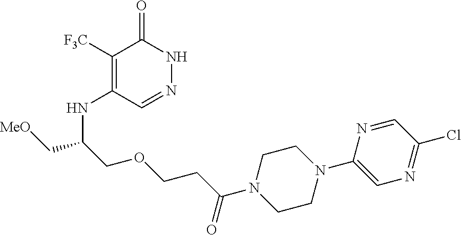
C1([F3C])=C(NC(C[MeO])COCCC(N2CCN(C3=CN=C(Cl)C=N3)CC2)=O)C=NNC1=O
